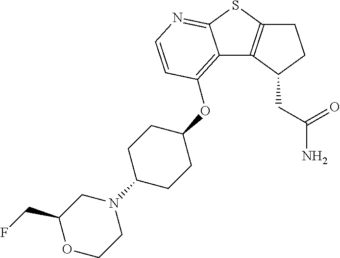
C12=C(C(CC(N)=O)CC1)C1=C(OC3CCC(N4CCOC(CF)C4)CC3)C=CN=C1S2
